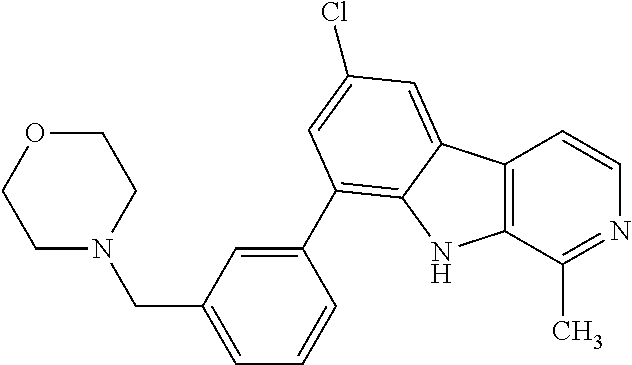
C12=C(C(C)=NC=C1)NC1=C(C3=CC(CN4CCOCC4)=CC=C3)C=C(Cl)C=C21
